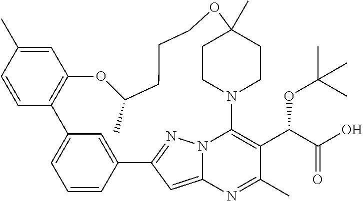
C1=C(C)C=CC2=C1OC(C)CCCOC1(C)CCN(C3=C(C(C(O)=O)OC(C)(C)C)C(C)=NC4=CC(=NN43)C3=CC2=CC=C3)CC1
